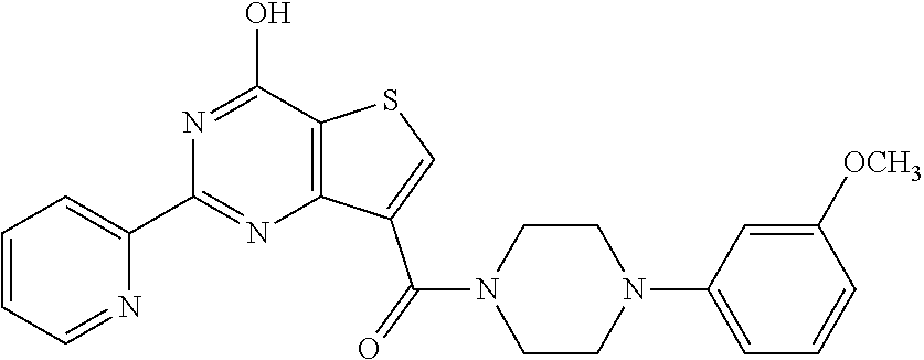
C1(C2=NC3=C(C(O)=N2)SC=C3C(N2CCN(C3=CC=CC([OCH3])=C3)CC2)=O)=CC=CC=N1
